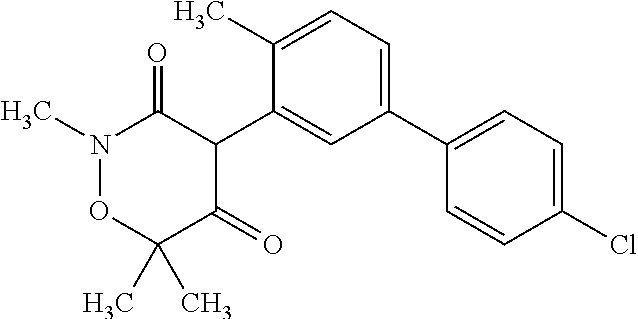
C1(C2=CC(C3=CC=C(Cl)C=C3)=CC=C2C)C(=O)N(C)OC(C)(C)C1=O
